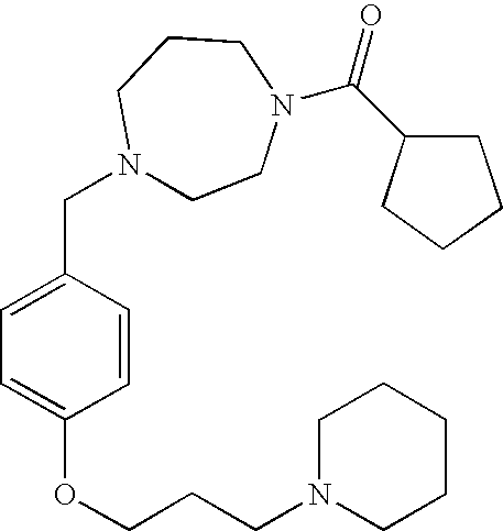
C1CCCC1C(N1CCN(CC2=CC=C(OCCCN3CCCCC3)C=C2)CCC1)=O
